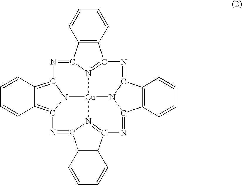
C12=N3C(=NC4=C5C(=C6N4[Cu]34N3C(=NC7=N4C(=N6)C4=C7C=CC=C4)C4=C(C3=N1)C=CC=C4)C=CC=C5)C1=C2C=CC=C1
